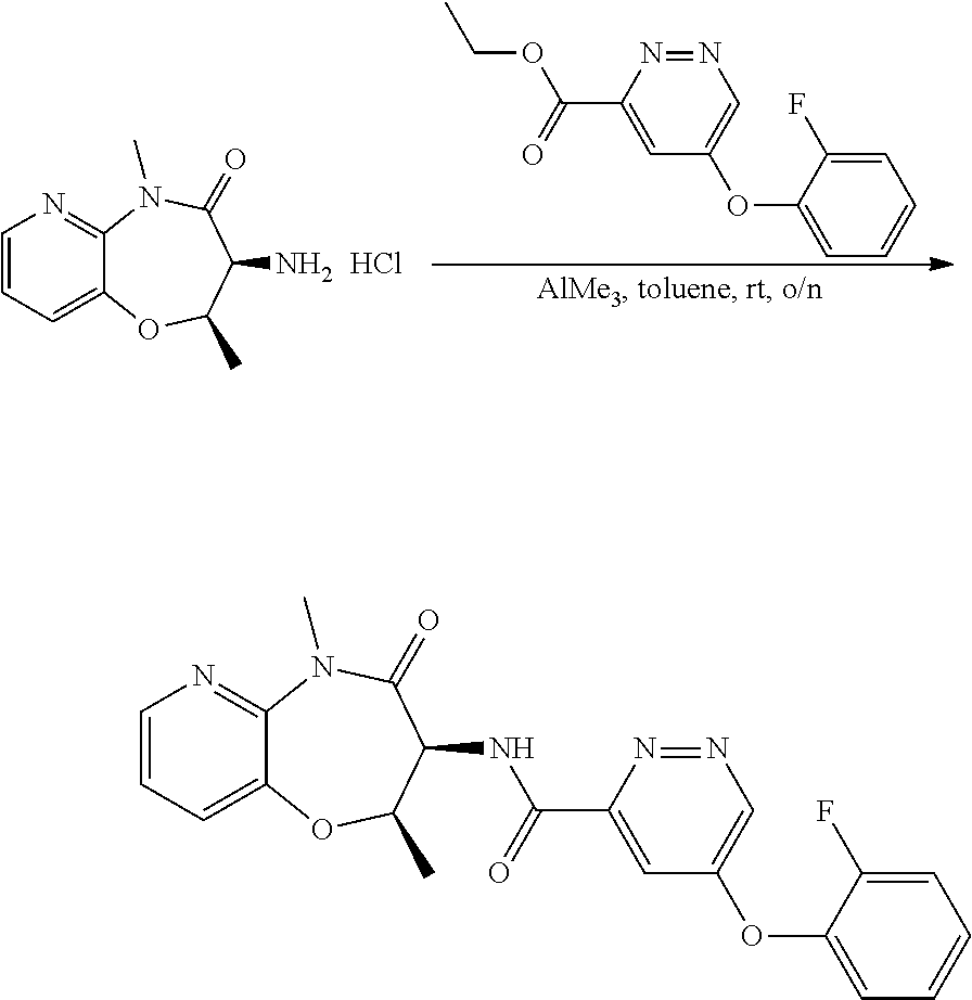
C1=CC=C2C(=N1)N(C)C(=O)C(N)C(C)O2.Cl.N1=NC(C(=O)OCC)=CC(OC2=CC=CC=C2F)=C1.C1=CC=C2C(=N1)N(C)C(=O)C(NC(C1=CC(OC3=CC=CC=C3F)=CN=N1)=O)C(C)O2
